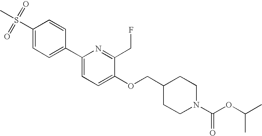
C1(S(C)(=O)=O)=CC=C(C2=CC=C(OCC3CCN(C(OC(C)C)=O)CC3)C(CF)=N2)C=C1
